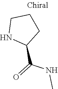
N1C(C(NC)=O)CCC1
